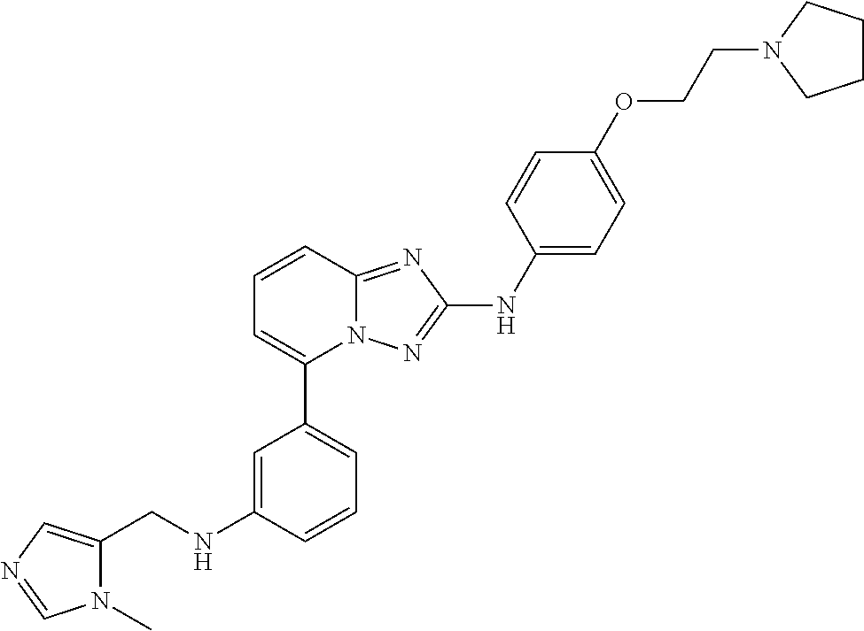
C1=CC2=NC(NC3=CC=C(OCCN4CCCC4)C=C3)=NN2C(C2=CC=CC(NCC3=CN=CN3C)=C2)=C1
